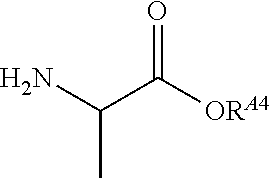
C(C([ORA4])=O)(N)C
